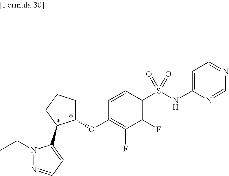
N1(CC)N=CC=C1C1CCCC1OC1=C(F)C(F)=C(S(NC2=CC=NC=N2)(=O)=O)C=C1
